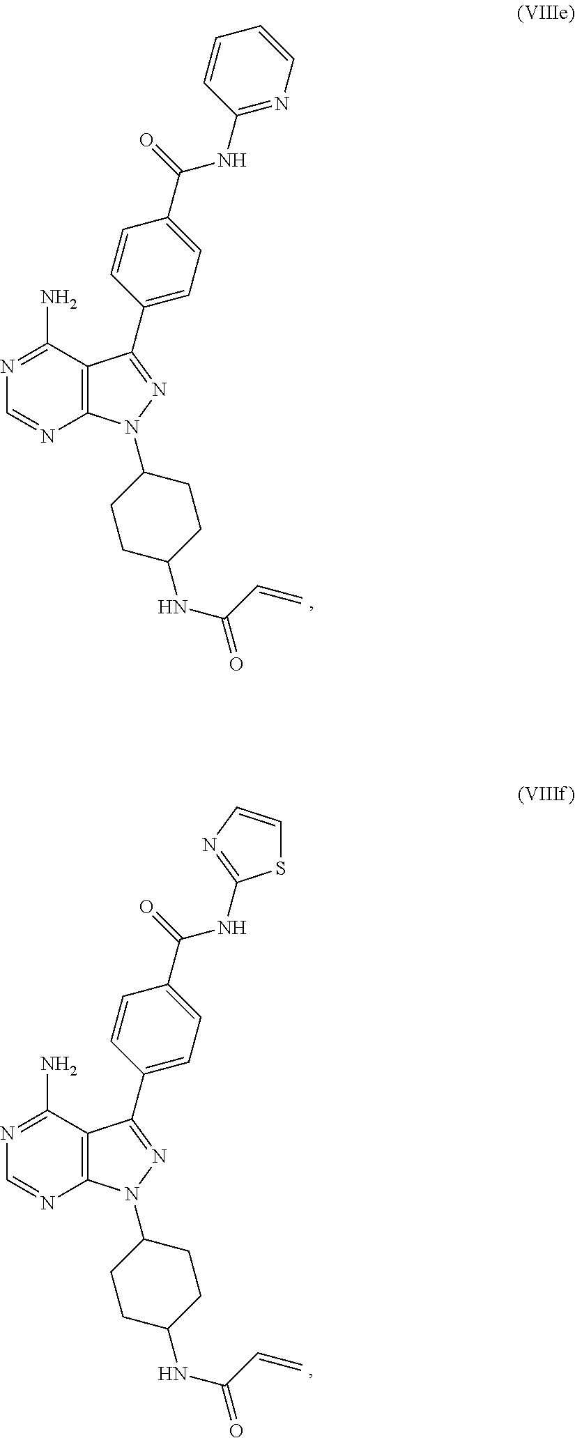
C12=C(C(N)=NC=N1)C(C1=CC=C(C(NC3=NC=CC=C3)=O)C=C1)=NN2C1CCC(NC(=O)C=C)CC1.C12=C(C(N)=NC=N1)C(C1=CC=C(C(NC3=NC=CS3)=O)C=C1)=NN2C1CCC(NC(=O)C=C)CC1
